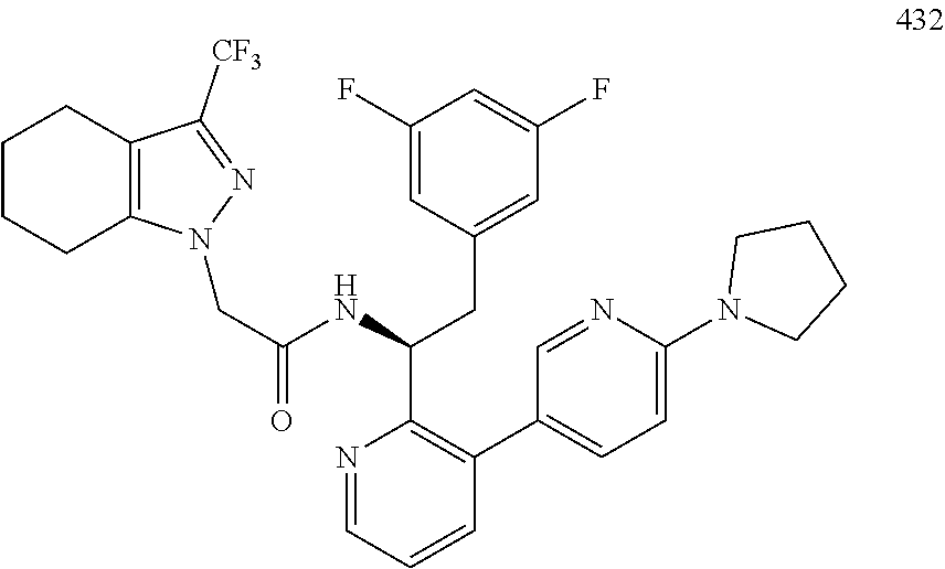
N1=CC=CC(C2=CC=C(N3CCCC3)N=C2)=C1C(NC(CN1C2=C(CCCC2)C([CF3])=N1)=O)CC1=CC(F)=CC(F)=C1
